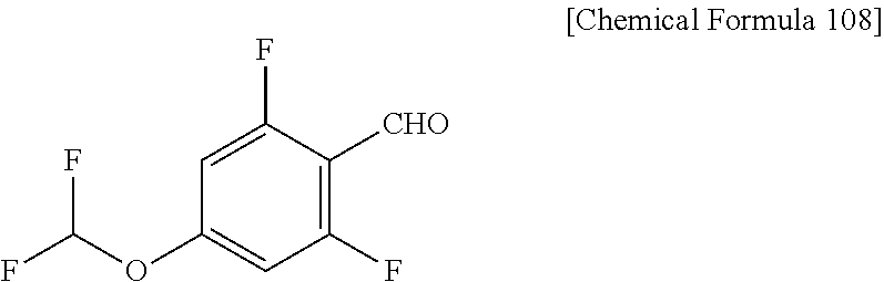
C1(F)=C([CHO])C(F)=CC(OC(F)F)=C1
